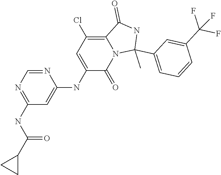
C1(NC(C2CC2)=O)=NC=NC(NC2=CC(Cl)=C3N(C2=O)C(C)(C2=CC=CC(C(F)(F)F)=C2)NC3=O)=C1
